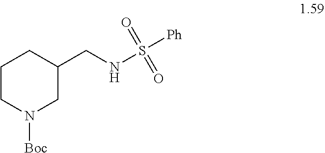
[Boc]N1CC(CNS([Ph])(=O)=O)CCC1
